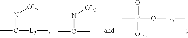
N(=C(C)[L5]C)[OL3].N(=C(C)C)[OL3].CP(=O)(O[L5]C)[OL3]
